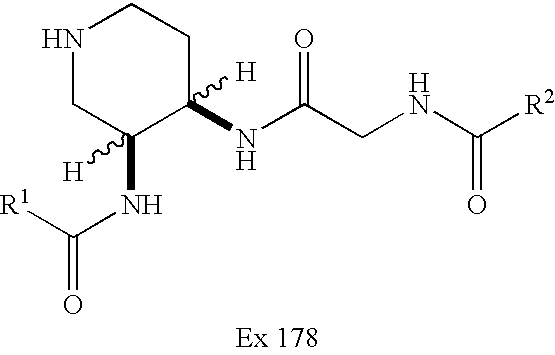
N1CC(NC([R1])=O)([H])C(NC(CNC([R2])=O)=O)([H])CC1
